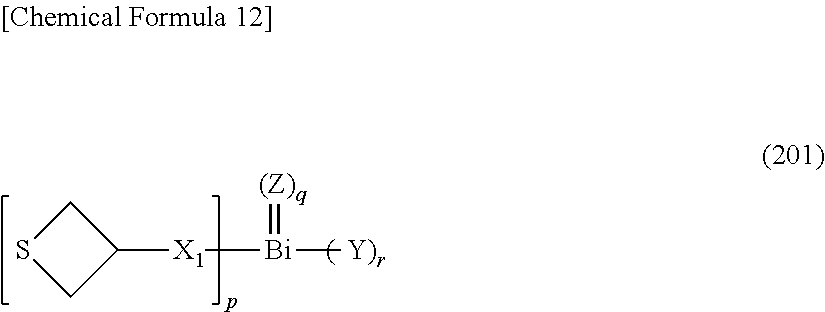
C1SCC1[X1][Bi]([Y)r])=[(Z)q]
